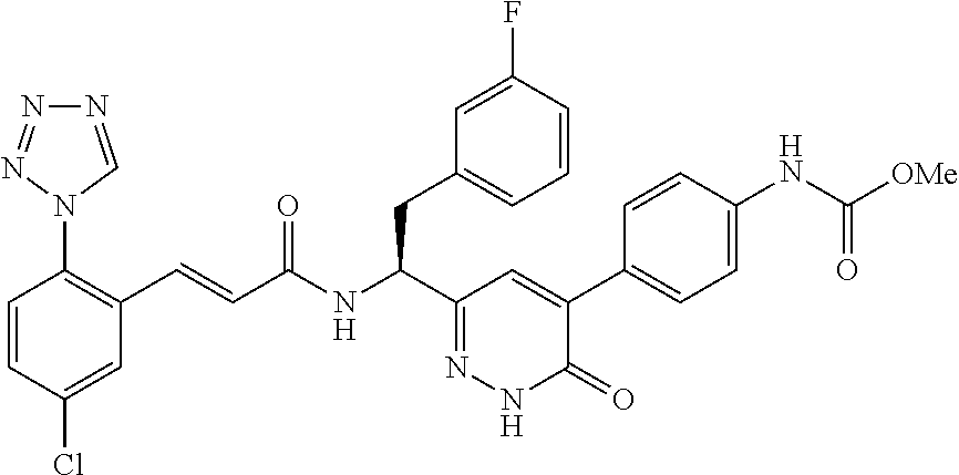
C1=C(Cl)C=CC(N2C=NN=N2)=C1C=CC(NC(C1=NNC(=O)C(C2=CC=C(NC(=O)[OMe])C=C2)=C1)CC1=CC=CC(F)=C1)=O
